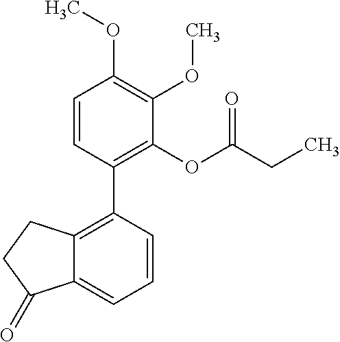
C1=CC(C2=C3C(=CC=C2)C(=O)CC3)=C(OC(CC)=O)C(OC)=C1OC
